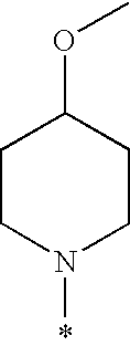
*N1CCC(OC)CC1
